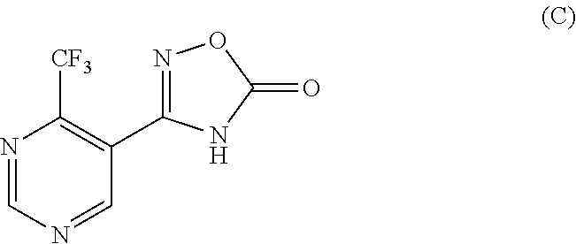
N1=CN=CC(C2=NOC(=O)N2)=C1[CF3]
